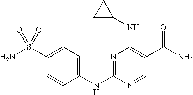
N1=C(NC2=CC=C(S(N)(=O)=O)C=C2)N=CC(C(N)=O)=C1NC1CC1
